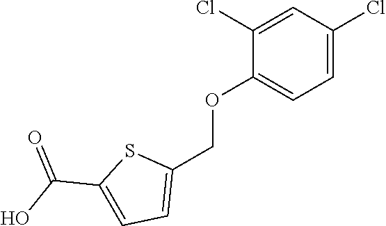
C1(COC2=CC=C(Cl)C=C2Cl)=CC=C(C(O)=O)S1
